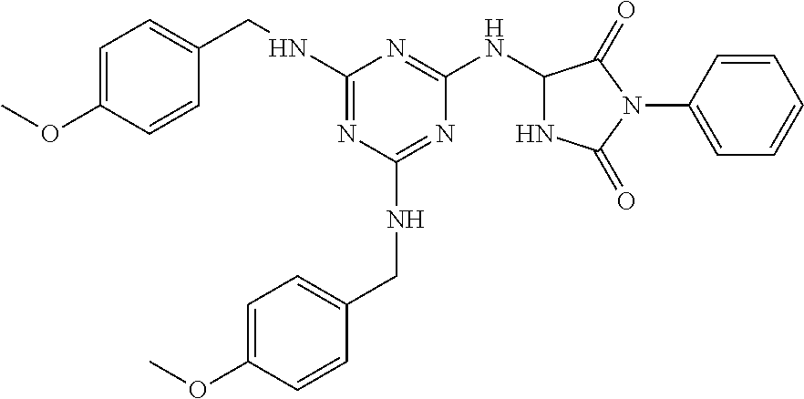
C1=C(OC)C=CC(CNC2=NC(NCC3=CC=C(OC)C=C3)=NC(NC3NC(=O)N(C4=CC=CC=C4)C3=O)=N2)=C1
